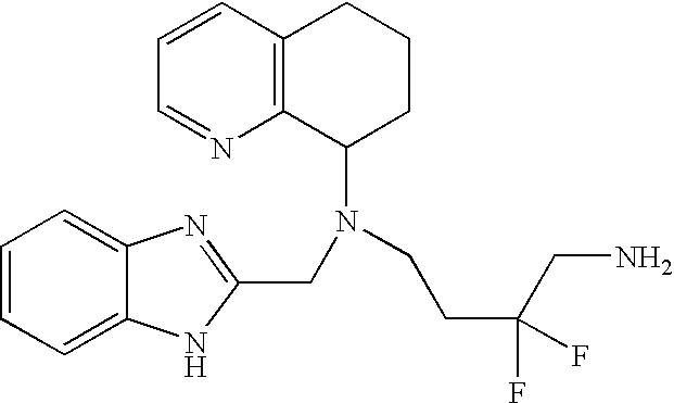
C1=CC=C2C(=C1)N=C(CN(C1CCCC3=C1N=CC=C3)CCC(F)(F)CN)N2
